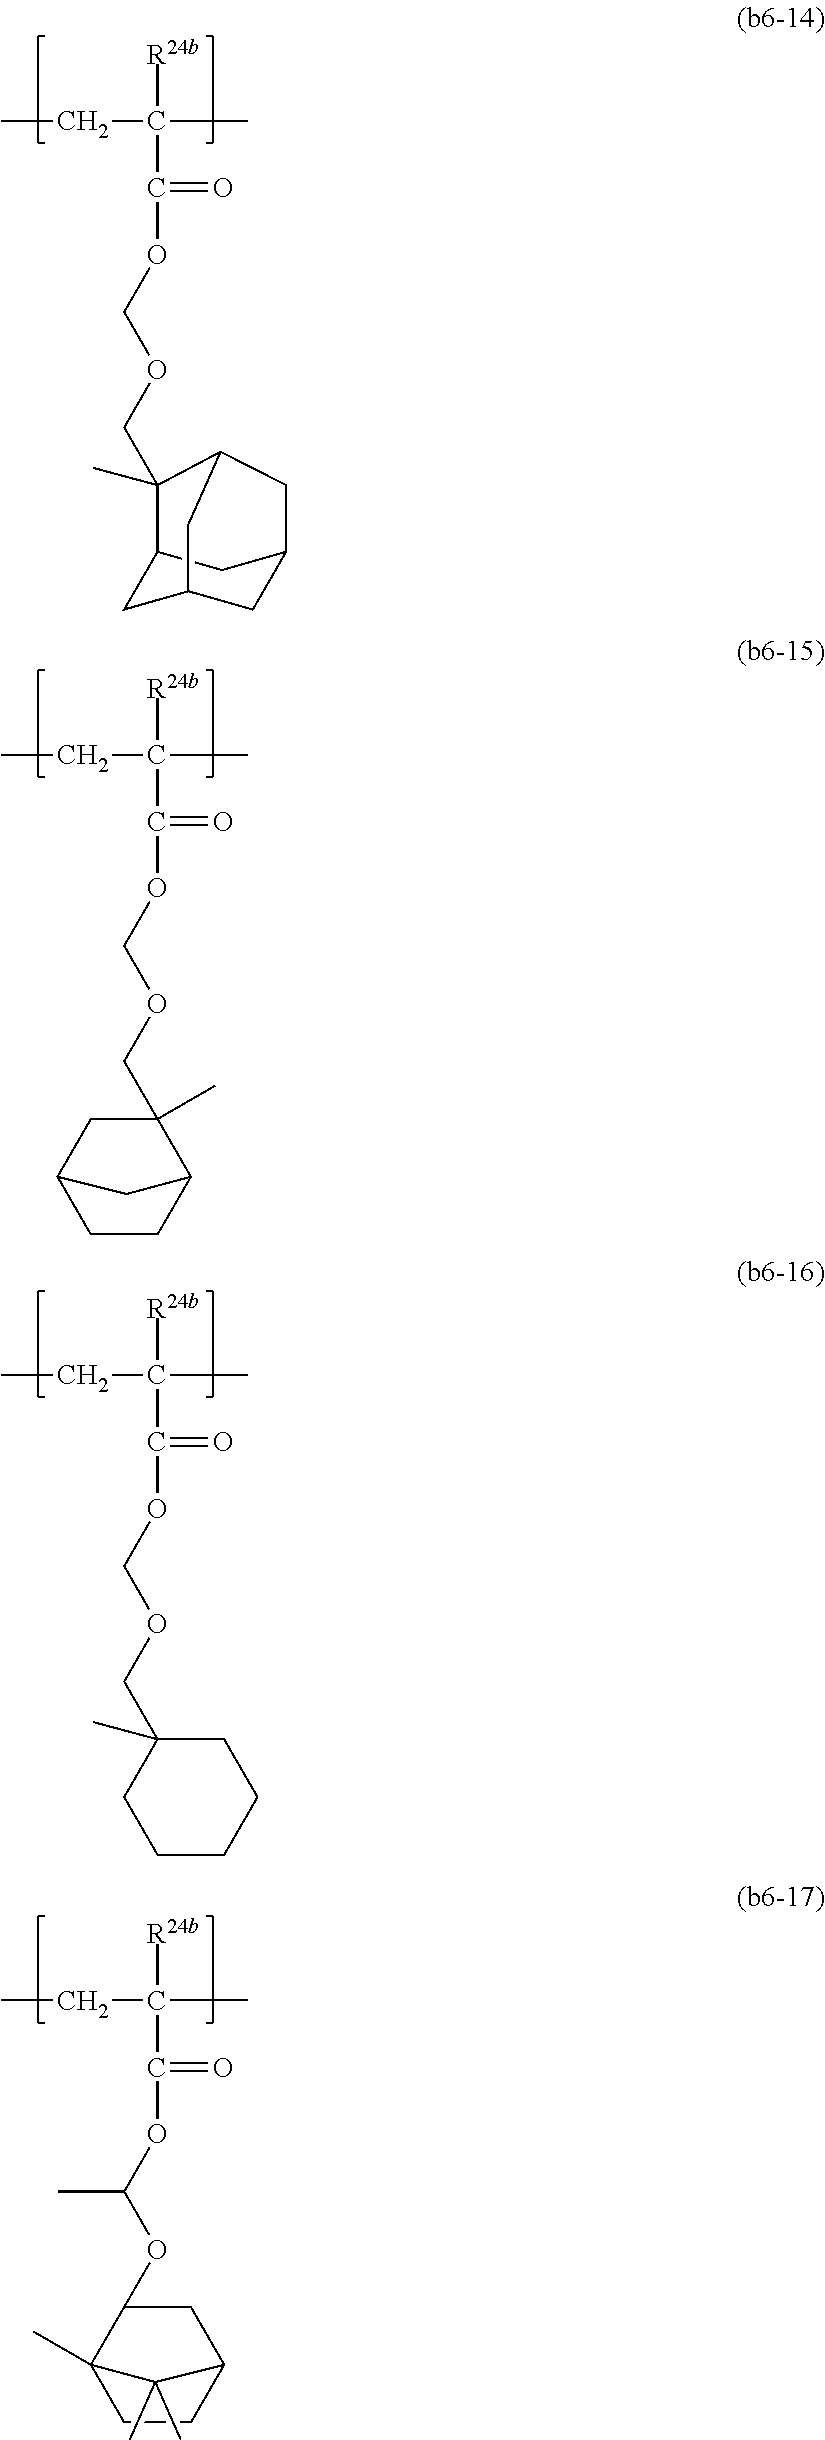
O(COC(C([R24b])(C)CC)=O)CC1(C)C2CC3CC(C2)CC1C3.O(COC(C([R24b])(C)CC)=O)CC1(C)CC2CCC1C2.O(COC(C([R24b])(C)CC)=O)CC1(C)CCCCC1.O(C(OC(C([R24b])(C)CC)=O)C)C1C2(C)CCC(C1)C2(C)C
